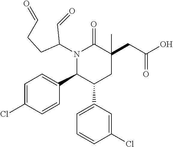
N1(C(C=O)CCC=O)C(C2=CC=C(Cl)C=C2)C(C2=CC=CC(Cl)=C2)CC(CC(=O)O)(C)C1=O
